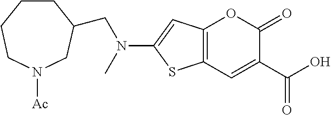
C12=C(C=C(C(O)=O)C(=O)O1)SC(N(C)CC1CCCCN([Ac])C1)=C2
